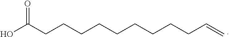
C(CCCCCCCCCC(O)=O)=C
